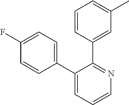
C1(F)=CC=C(C2=CC=CN=C2C2=CC(C)=CC=C2)C=C1
